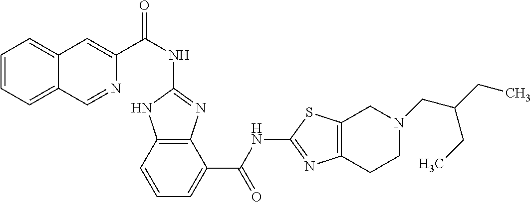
C1(NC(C2=CC3=CC=CC=C3C=N2)=O)=NC2=C(N1)C=CC=C2C(NC1=NC2=C(S1)CN(CC(CC)CC)CC2)=O
